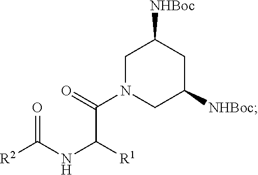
C1N(C(C([R1])NC([R2])=O)=O)CC([NHBoc])CC1[NHBoc]
